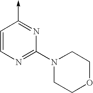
C1=CN=C(N2CCOCC2)N=C1->C
